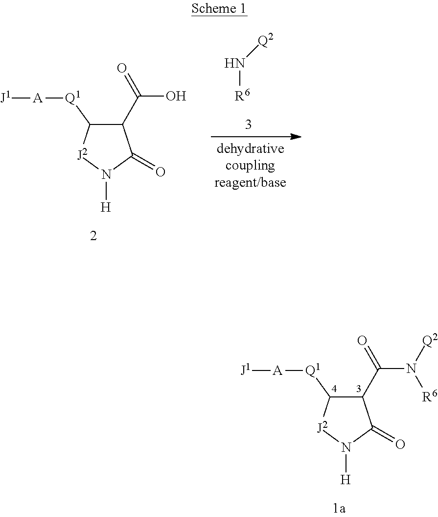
C1(C(=O)O)C([Q1][A][J1])[J2]N([H])C1=O.N([R6])[Q2].C1(C(=O)N([Q2])[R6])C([Q1][A][J1])[J2]N([H])C1=O
